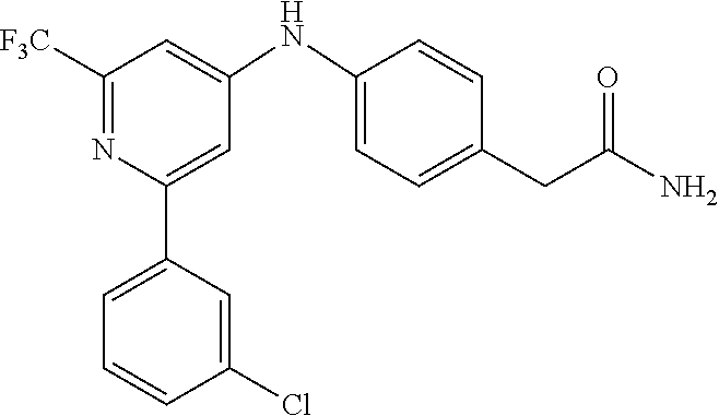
C1=C(C2=CC(NC3=CC=C(CC(=O)N)C=C3)=CC([F3C])=N2)C=C(Cl)C=C1
